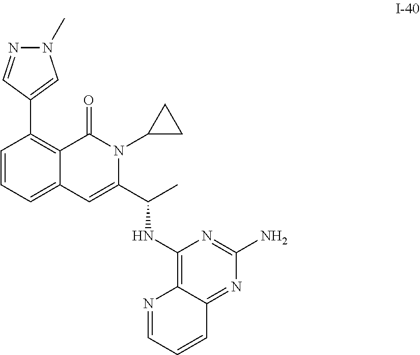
N1(C)N=CC(C2=C3C(=CC=C2)C=C(C(C)NC2=C4C(=NC(N)=N2)C=CC=N4)N(C2CC2)C3=O)=C1
